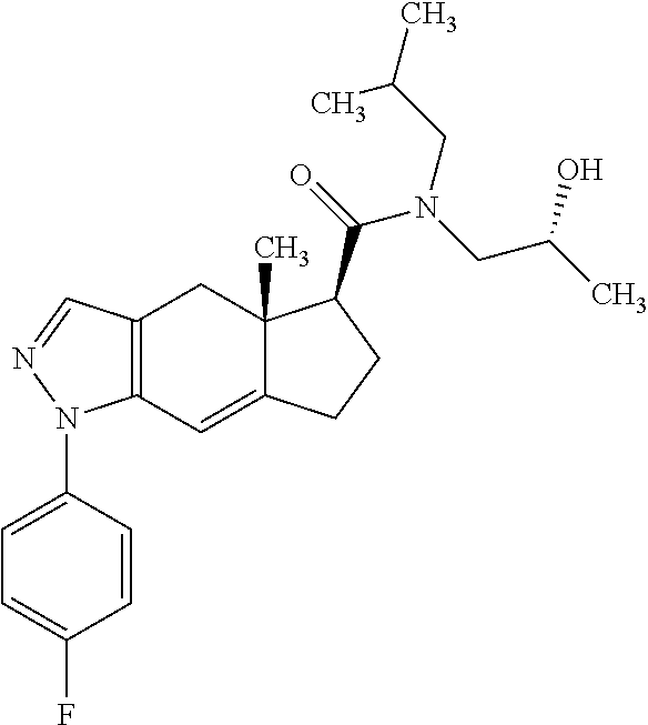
C12=C(C=C3C(C)(C1)C(C(=O)N(CC(C)O)CC(C)C)CC3)N(C1=CC=C(F)C=C1)N=C2
